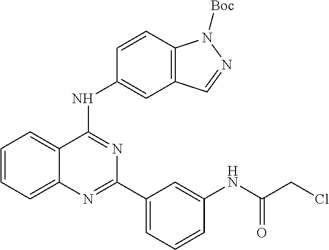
C1=CC=C2C(=C1)C(NC1=CC3=C(C=C1)N([Boc])N=C3)=NC(C1=CC=CC(NC(CCl)=O)=C1)=N2
